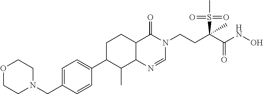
C1=C(CN2CCOCC2)C=CC(C2CCC3C(N=CN(CCC(C(NO)=O)(C)S(C)(=O)=O)C3=O)C2C)=C1
